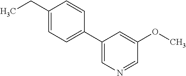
C1(C2=CN=CC(OC)=C2)=CC=C(CC)C=C1
